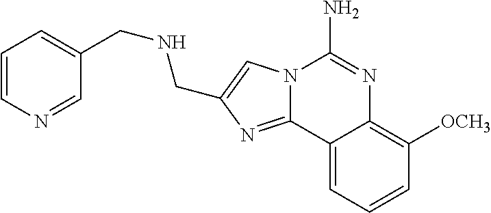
C12=NC(CNCC3=CC=CN=C3)=CN1C(N)=NC1=C([OCH3])C=CC=C21
